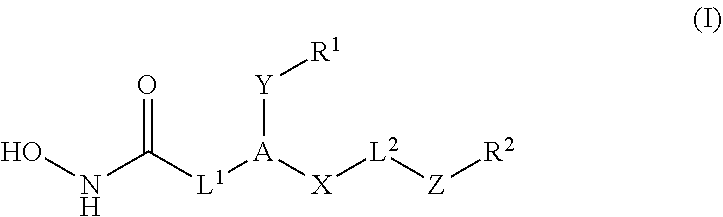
ONC([L1][A]([X][L2][Z][R2])[Y][R1])=O
